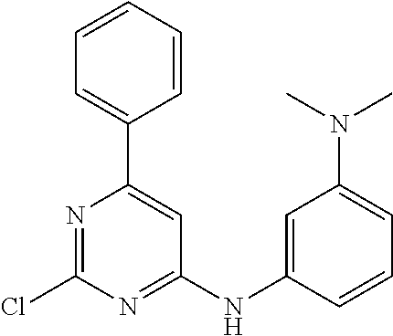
C1=CC=CC(C2=CC(NC3=CC(N(C)C)=CC=C3)=NC(Cl)=N2)=C1
